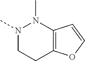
N1(C)CCC2=C(N1C)C=CO2
